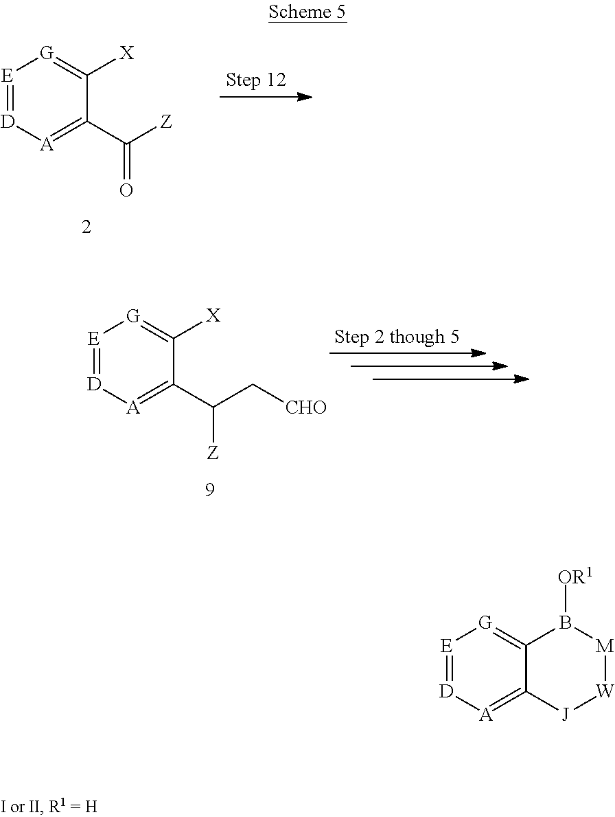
[E]1=[D][A]=C(C([Z])=O)C([X])=[G]1.[E]1=[D][A]=C2C(=[G]1)B([OR1])[M][W][J]2.[E]1=[D][A]=C(C(C[CHO])[Z])C([X])=[G]1
